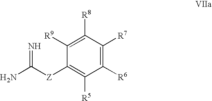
C1([R8])=C([R9])C([Z]C(N)=N)=C([R5])C([R6])=C1[R7]
